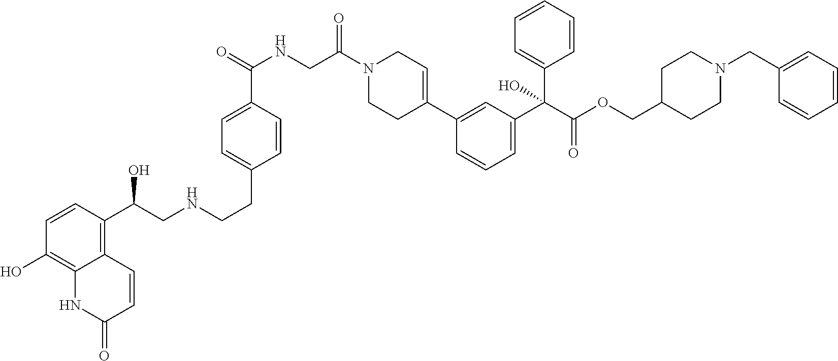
C12=C(C(CNCCC3=CC=C(C(=O)NCC(N4CCC(C5=CC(C(C(OCC6CCN(CC7=CC=CC=C7)CC6)=O)(C6=CC=CC=C6)O)=CC=C5)=CC4)=O)C=C3)O)C=CC(O)=C1NC(=O)C=C2
